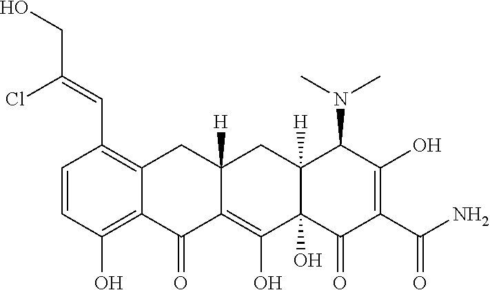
C1=CC(O)=C2C(=C1C=C(CO)Cl)CC1([H])C(=C(O)C3(O)C([H])(C1)C(N(C)C)C(O)=C(C(N)=O)C3=O)C2=O
